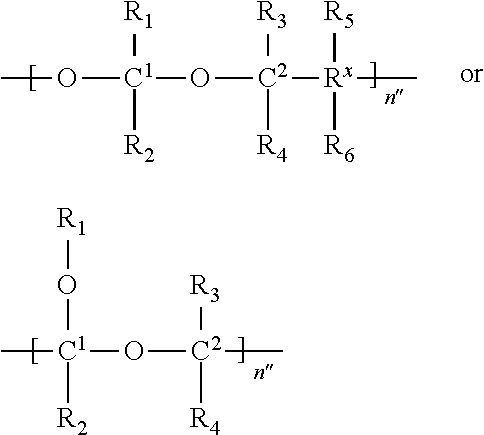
O(C)[C1](O[C2]([Rx](C)([R5])[R6])([R3])[R4])([R1])[R2].C[C1](O[C2](C)([R3])[R4])(O[R1])[R2]
